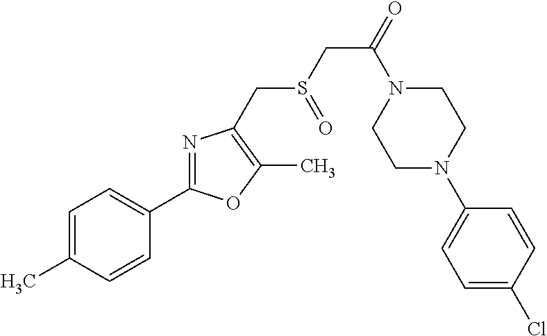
C1=C(C)C=CC(C2=NC(CS(CC(=O)N3CCN(C4=CC=C(Cl)C=C4)CC3)=O)=C(C)O2)=C1
